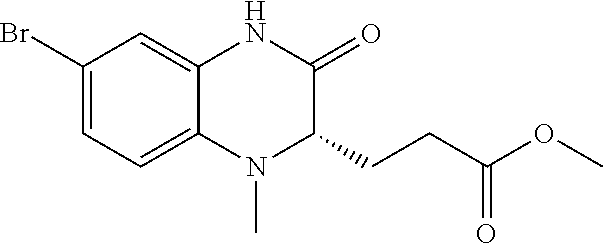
N1(C)C(CCC(OC)=O)C(=O)NC2=CC(Br)=CC=C12
